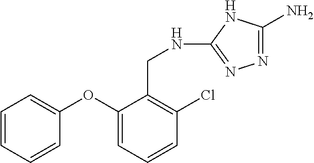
C1=CC=CC(OC2=CC=CC(Cl)=C2CNC2=NN=C(N)N2)=C1
